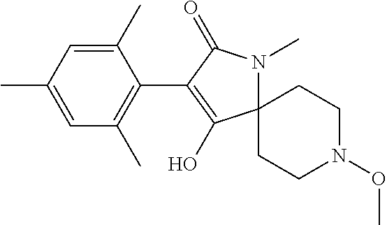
C1(C2=C(O)C3(N(C)C2=O)CCN(OC)CC3)=C(C)C=C(C)C=C1C
